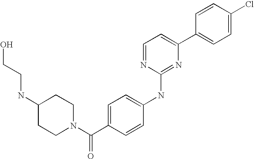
C1=CC(C2=CC=NC(NC3=CC=C(C(N4CCC(NCCO)CC4)=O)C=C3)=N2)=CC=C1Cl
